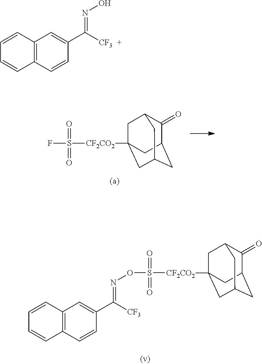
FS(=O)(=O)[CF2CO2]C12CC3C(=O)C(CC(C1)C3)C2.C12=C(C=CC(C([CF3])=NOS(=O)(=O)[CF2CO2]C34CC5C(=O)C(CC(C3)C5)C4)=C1)C=CC=C2.C12=C(C=CC(C([CF3])=NO)=C1)C=CC=C2
